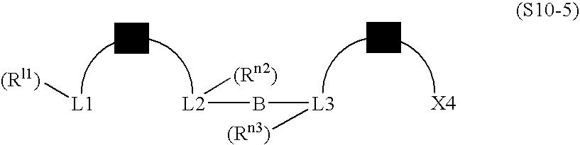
[(Rl1)][L1].[L2](B[L3][(Rn3)])[(Rn2)].[X4]
